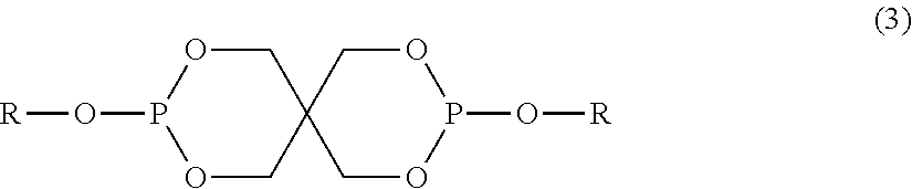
O1CC2(COP1O[R])COP(O[R])OC2
